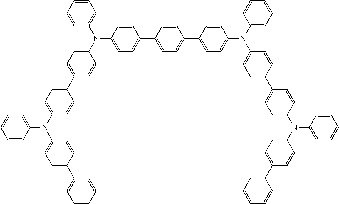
C1=CC(C2=CC=C(N(C3=CC=C(C4=CC=C(N(C5=CC=CC=C5)C5=CC=C(C6=CC=CC=C6)C=C5)C=C4)C=C3)C3=CC=CC=C3)C=C2)=CC=C1C1=CC=C(N(C2=CC=CC=C2)C2=CC=C(C3=CC=C(N(C4=CC=C(C5=CC=CC=C5)C=C4)C4=CC=CC=C4)C=C3)C=C2)C=C1
